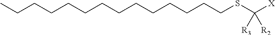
CCCCCCCCCCCCCCSC([X])([R3])[R2]
